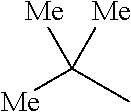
[Me]C(C)([Me])[Me]
